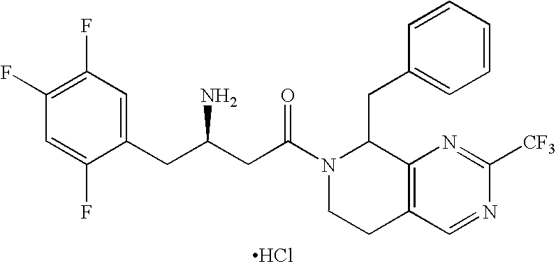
C1(CC(CC(N2CCC3=C(C2CC2=CC=CC=C2)N=C([CF3])N=C3)=O)N)=CC(F)=C(F)C=C1F.Cl
